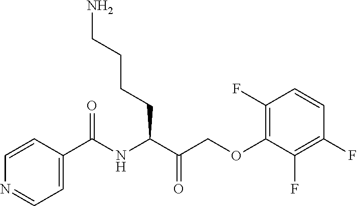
C1=CC(C(NC(C(COC2=C(F)C=CC(F)=C2F)=O)CCCCN)=O)=CC=N1
